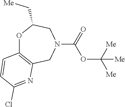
O1C2=C(CN(C(=O)OC([Me])([Me])[Me])CC1C[Me])N=C(Cl)C=C2
